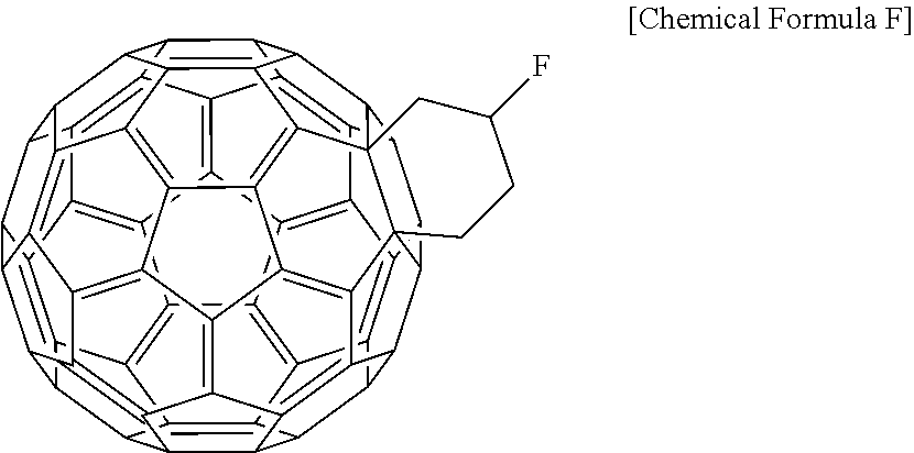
C12=C3C4C5C6C7=C8C9=C%10C%11=C%12C%13=C9C(C1C1C%13C9C%13C%14=C1C2=C1C2=C3C5=C3C5C%15C%16=C%17C%18=C(C2=C3%16)C1=C%14C1=C%18C2C3C(C%131)C(=C%129)C1=C%11C9=C%11C(=C(C7=C9%10)C65)C%15C(C2%17)C%112C13CC(F)CC2)C48
